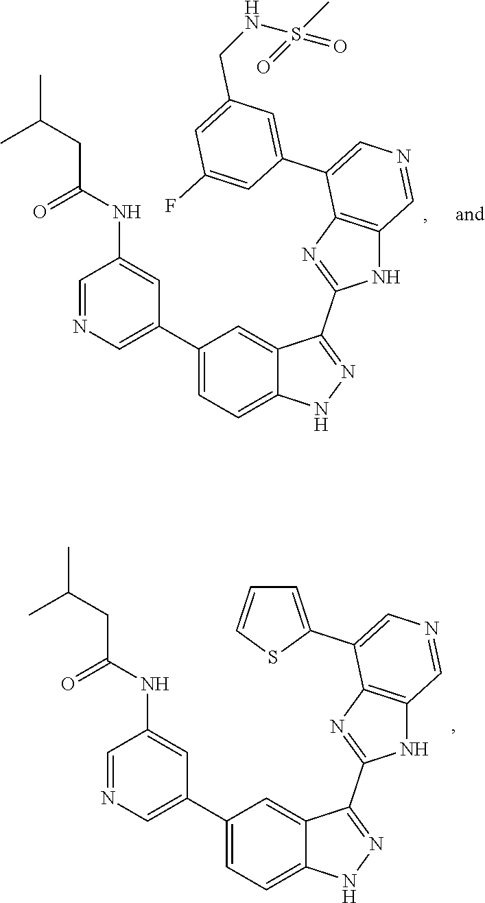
C1(C2=CN=CC(NC(CC(C)C)=O)=C2)=CC=C2C(=C1)C(C1=NC3=C(N1)C=NC=C3C1=CC=CS1)=NN2.C1(C2=CN=CC(NC(CC(C)C)=O)=C2)=CC=C2C(=C1)C(C1=NC3=C(N1)C=NC=C3C1=CC(CNS(C)(=O)=O)=CC(F)=C1)=NN2
